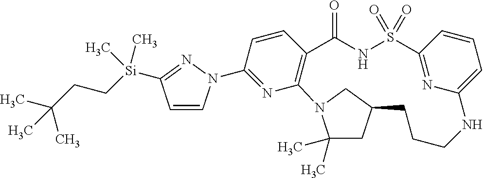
C1=CC2=C(N=C1N1C=CC([Si](CCC(C)(C)C)(C)C)=N1)N1C(C)(C)CC(C1)CCCNC1=CC=CC(=N1)S(=O)(=O)NC2=O
